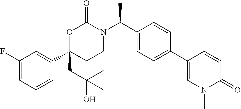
C1(F)=CC=CC(C2(CC(O)(C)C)CCN(C(C3=CC=C(C4=CN(C)C(=O)C=C4)C=C3)C)C(=O)O2)=C1
